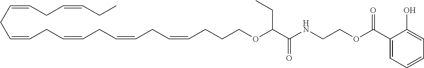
C(CC=CCC=CCC=CCC=CCCCOC(C(=O)NCCOC(C1=CC=CC=C1O)=O)CC)=CCC=CCC
